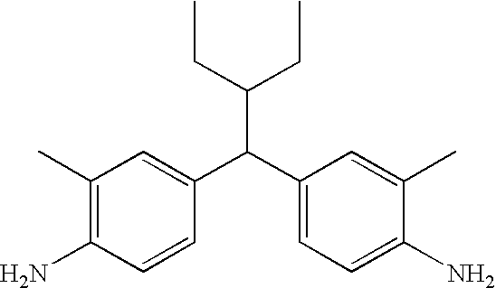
C(C(C1=CC=C(N)C(C)=C1)C1=CC(C)=C(N)C=C1)(CC)CC
